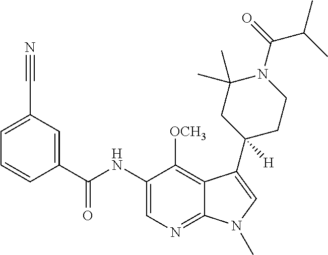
C1=C(C#N)C=C(C(NC2=CN=C3C(=C2[OCH3])C(C2([H])CCN(C(=O)C(C)C)C(C)(C)C2)=CN3C)=O)C=C1
